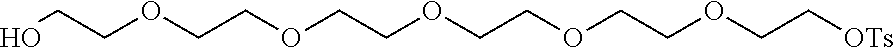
OCCOCCOCCOCCOCCOCC[OTs]
